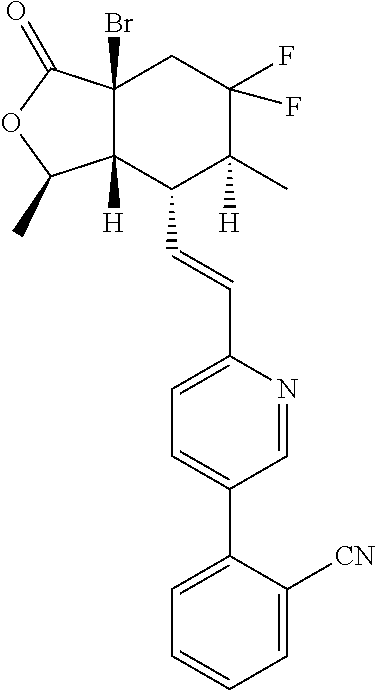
C1=C([CN])C(C2=CC=C(C=CC3C4([H])C(Br)(CC(F)(F)C3(C)[H])C(=O)OC4C)N=C2)=CC=C1
